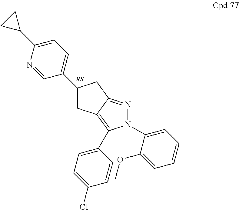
C1(C2=CC=C(C3CC3)N=C2)CC2=C(C3=CC=C(Cl)C=C3)N(C3=CC=CC=C3OC)N=C2C1
